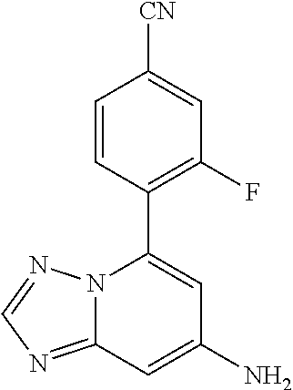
C1=CC(C2=CC(N)=CC3=NC=NN23)=C(F)C=C1[CN]
